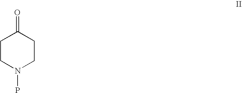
C1CN(P)CCC1=O
